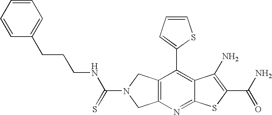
C12=C(N=C3C(=C1C1=CC=CS1)C(N)=C(C(N)=O)S3)CN(C(=S)NCCCC1=CC=CC=C1)C2
